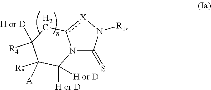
C1([A])([R5])C([H or D])([H or D])N2c([X]N([R1])C2=S)CC1([R4])[H or D]
